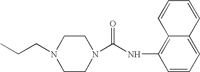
C1CN(C(NC2=C3C(=CC=C2)C=CC=C3)=O)CCN1CCC
